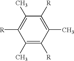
C1([R])=C(C)C([R])=C(C)C([R])=C1C
